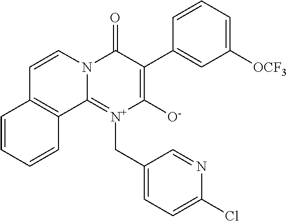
N12C(=[N+](CC3=CC=C(Cl)N=C3)C([O-])=C(C3=CC([OCF3])=CC=C3)C1=O)C1=C(C=C2)C=CC=C1
